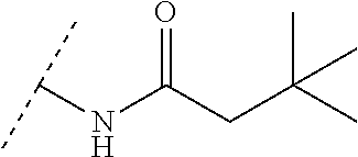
O=C(CC(C)(C)C)NC(C)C
